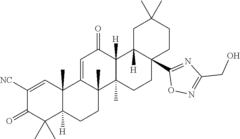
C1([NC])=CC2(C)C([H])(C(C)(C)C1=O)CCC1(C)C2=CC(=O)C2([H])C1(C)CCC1(C3=NC(CO)=NO3)C2([H])CC(C)(C)CC1
